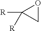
C1OC1([R])[R]
